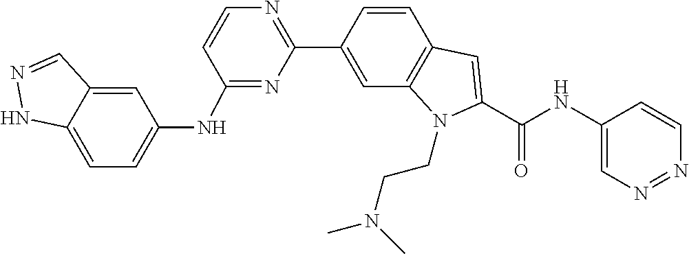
C1=CC2=C(C=C1C1=NC=CC(NC3=CC=C4NN=CC4=C3)=N1)N(CCN(C)C)C(C(=O)NC1=CN=NC=C1)=C2
